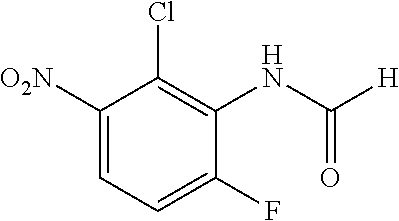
C1([O2N])=CC=C(F)C(NC(=O)[H])=C1Cl
